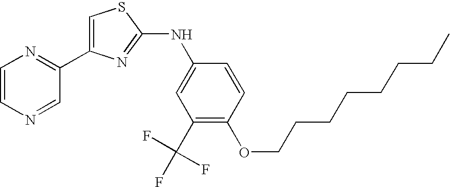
C1=C(C2=NC=CN=C2)N=C(NC2=CC(C(F)(F)F)=C(OCCCCCCCC)C=C2)S1
